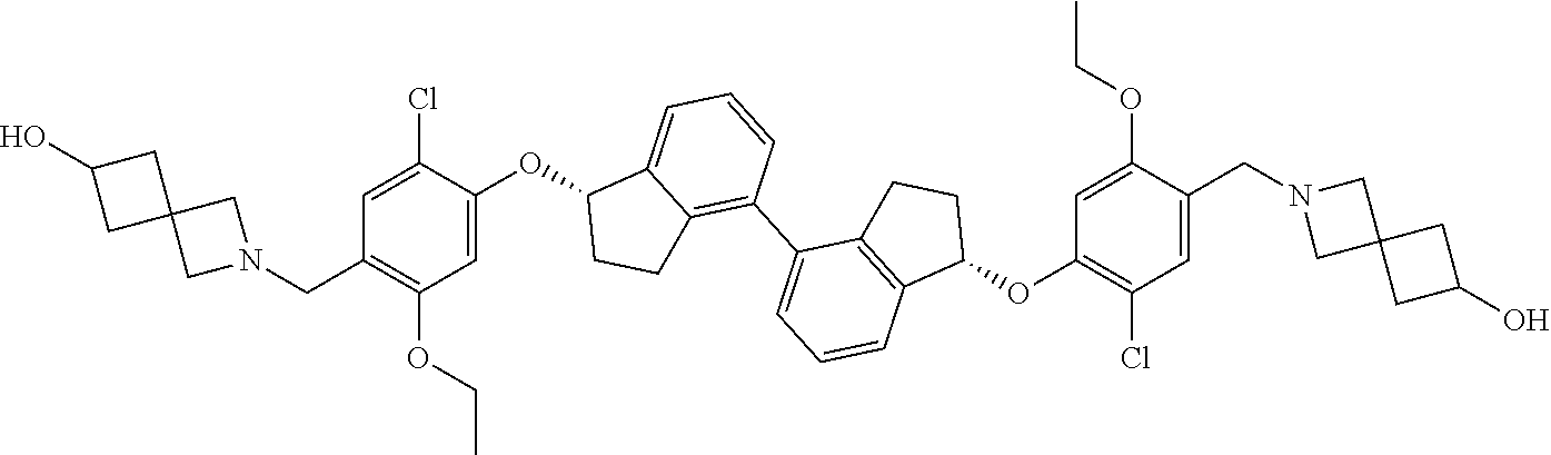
C1=C(OC2C3=CC=CC(C4=CC=CC5=C4CCC5OC4=C(Cl)C=C(CN5CC6(C5)CC(O)C6)C(OCC)=C4)=C3CC2)C(Cl)=CC(CN2CC3(C2)CC(O)C3)=C1OCC
